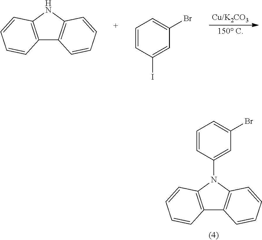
C12=C(C=CC=C1)N(C1=CC(Br)=CC=C1)C1=C2C=CC=C1.C12=C(NC3=C1C=CC=C3)C=CC=C2.C1=CC(I)=CC(Br)=C1
